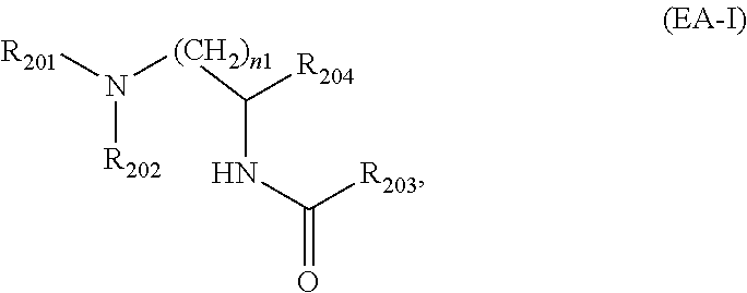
N([R202])([R201])[(CH2)n1]C([R204])NC(=O)[R203]
